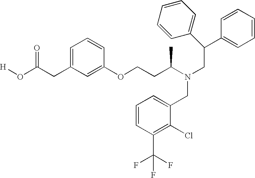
C(CC1=CC=CC(OCCC(N(CC(C2=CC=CC=C2)C2=CC=CC=C2)CC2=CC=CC(C(F)(F)F)=C2Cl)C)=C1)(O[H])=O
